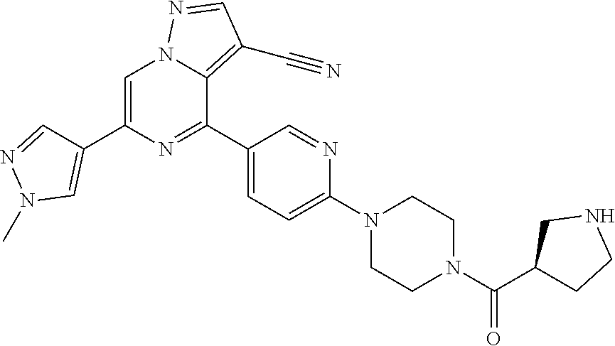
C1(C(N2CCN(C3=CC=C(C4=NC(C5=CN(C)N=C5)=CN5C4=C(C#N)C=N5)C=N3)CC2)=O)CCNC1
